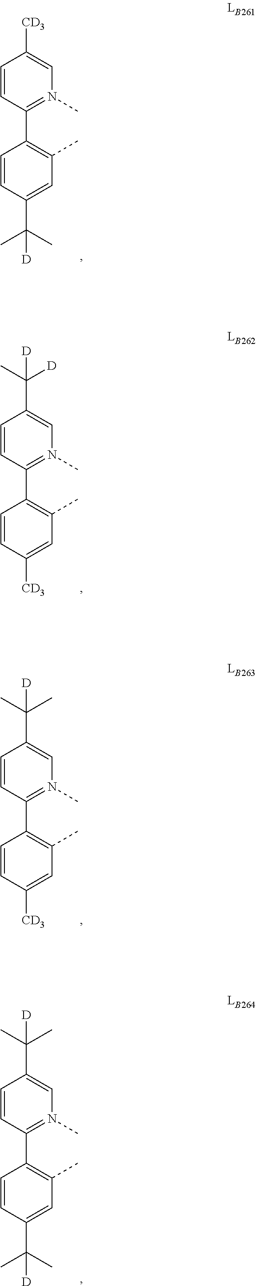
C1=CC(C(C)(C)[D])=CC(C)=C1C1=N(C)C=C([CD3])C=C1.C1=CC([CD3])=CC(C)=C1C1=N(C)C=C(C(C)([D])[D])C=C1.C1=CC([CD3])=CC(C)=C1C1=N(C)C=C(C(C)(C)[D])C=C1.C1=CC(C(C)(C)[D])=CC(C)=C1C1=N(C)C=C(C(C)(C)[D])C=C1
